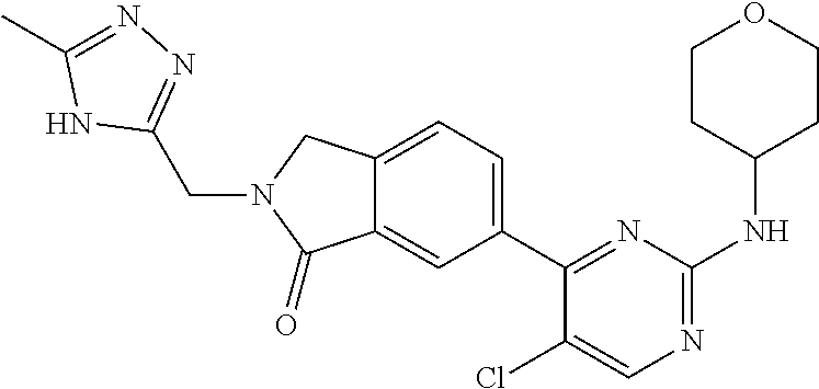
C1(Cl)=CN=C(NC2CCOCC2)N=C1C1=CC=C2C(=C1)C(=O)N(CC1=NN=C(C)N1)C2
